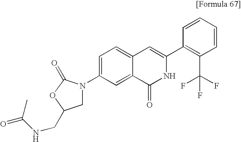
C1=CC=CC(C2=CC3=CC=C(N4CC(CNC(C)=O)OC4=O)C=C3C(=O)N2)=C1C(F)(F)F
